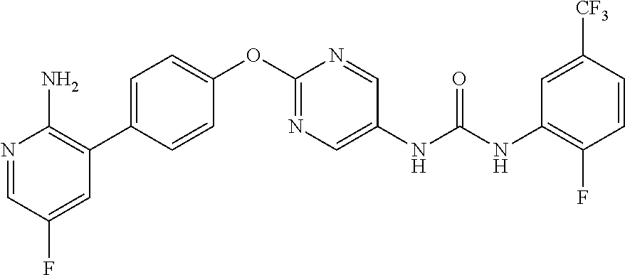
N1=CC(F)=CC(C2=CC=C(OC3=NC=C(NC(NC4=C(F)C=CC([CF3])=C4)=O)C=N3)C=C2)=C1N
